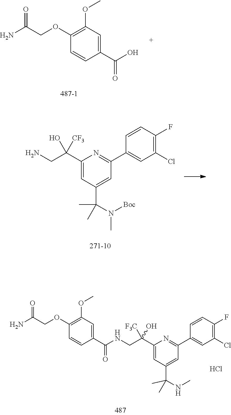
C1(OC)=C(OCC(N)=O)C=CC(C(O)=O)=C1.C1(C(CN)(O)[CF3])=CC(C(C)(C)N([Boc])C)=CC(C2=CC(Cl)=C(F)C=C2)=N1.C1(C(CNC(C2=CC(OC)=C(OCC(N)=O)C=C2)=O)([F3C])O)=CC(C(C)(C)NC)=CC(C2=CC(Cl)=C(F)C=C2)=N1.Cl
